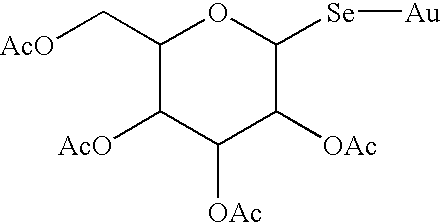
C1(C[AcO])C([AcO])C([OAc])C([OAc])C([Se][Au])O1
